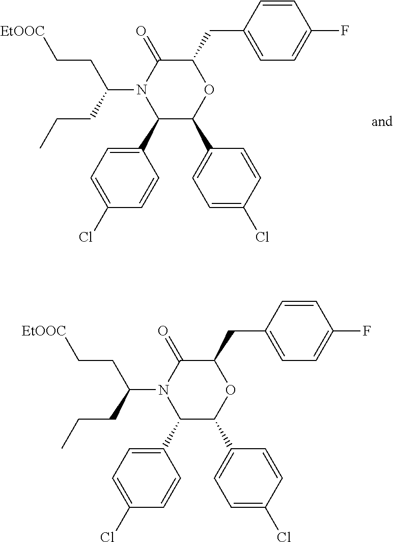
C1(C2=CC=C(Cl)C=C2)C(C2=CC=C(Cl)C=C2)OC(CC2=CC=C(F)C=C2)C(=O)N1C(CCC)CC[EtOOC].C1(C2=CC=C(Cl)C=C2)C(C2=CC=C(Cl)C=C2)OC(CC2=CC=C(F)C=C2)C(=O)N1C(CCC)CC[EtOOC]
